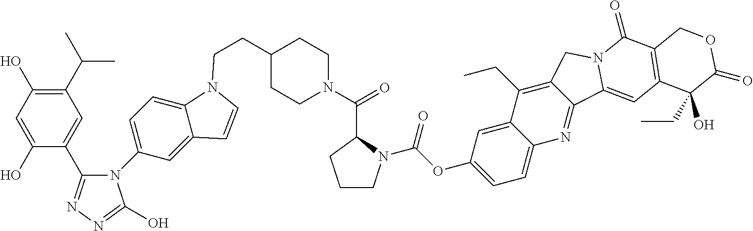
C1(C(C)C)=C(O)C=C(O)C(C2=NN=C(O)N2C2=CC=C3C(=C2)C=CN3CCC2CCN(C(=O)C3N(C(OC4=CC=C5C(=C4)C(CC)=C4C(=N5)C5=CC6=C(C(=O)N5C4)COC(=O)C6(O)CC)=O)CCC3)CC2)=C1
